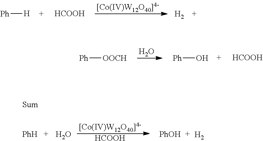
[PhH].O.[HCOOH].[PhOH].[H2].[Ph][H].[HCOOH].[H2].O.[Ph][OOCH].[Ph]O.[HCOOH]
